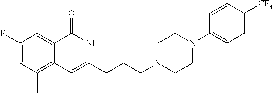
C1(F)=CC(C)=C2C(=C1)C(=O)NC(CCCN1CCN(C3=CC=C([CF3])C=C3)CC1)=C2
